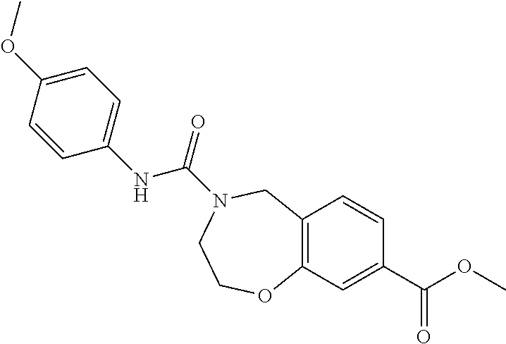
C12=C(C=C(C(OC)=O)C=C1)OCCN(C(=O)NC1=CC=C(OC)C=C1)C2
